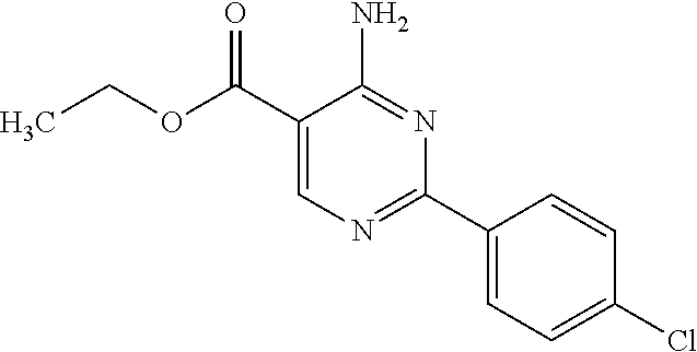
NC1=NC(C2=CC=C(Cl)C=C2)=NC=C1C(OCC)=O
